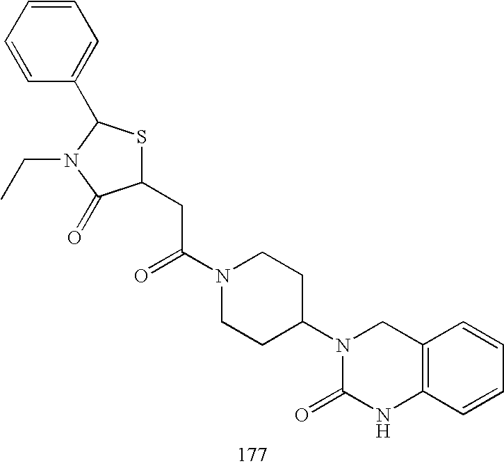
C1(CC(N2CCC(N3C(=O)NC4=C(C3)C=CC=C4)CC2)=O)SC(C2=CC=CC=C2)N(CC)C1=O
